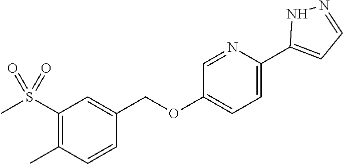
C1=C(C2=CC=NN2)N=CC(OCC2=CC(S(C)(=O)=O)=C(C)C=C2)=C1
